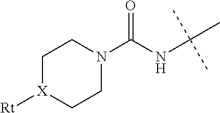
C1[X]([Rt])CCN(C(NC(C)(C)C)=O)C1
